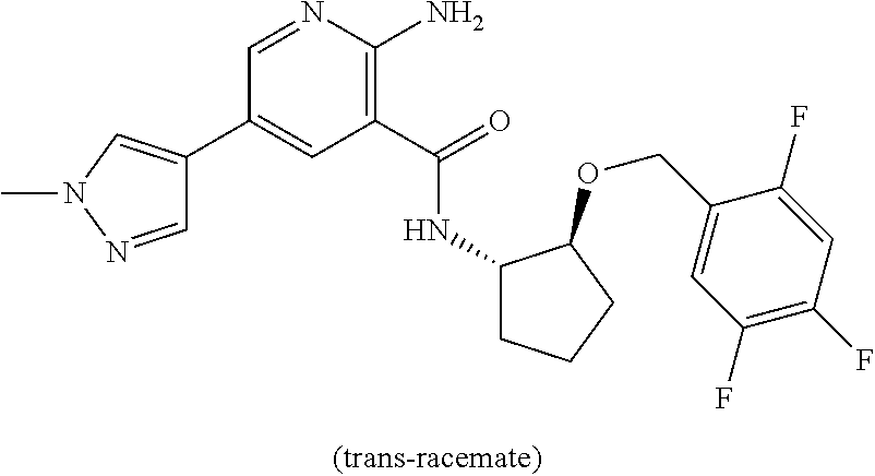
C1(C2=CN(C)N=C2)=CC(C(=O)NC2CCCC2OCC2=CC(F)=C(F)C=C2F)=C(N)N=C1
